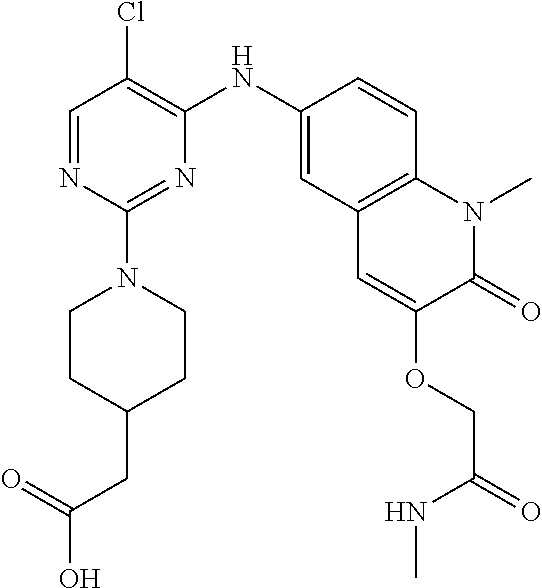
C1=NC(N2CCC(CC(O)=O)CC2)=NC(NC2=CC3=C(C=C2)N(C)C(=O)C(OCC(NC)=O)=C3)=C1Cl
